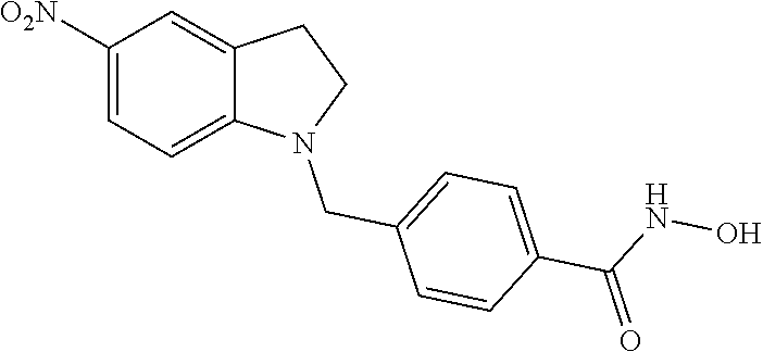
C1([O2N])=CC=C2C(=C1)CCN2CC1=CC=C(C(=O)NO)C=C1
